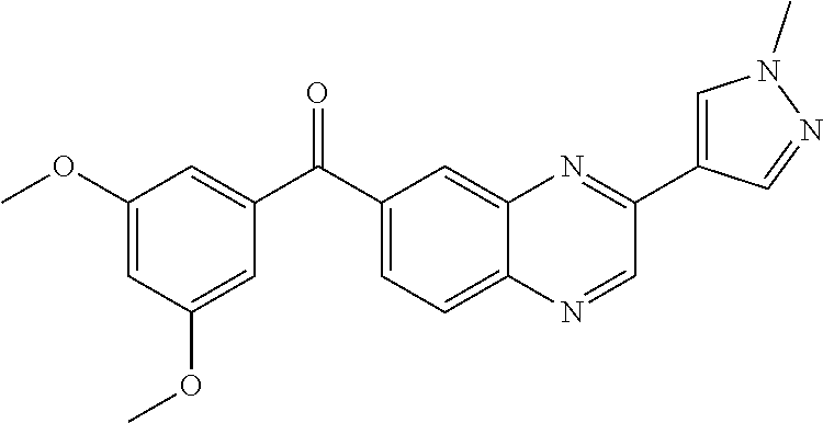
C1(OC)=CC(OC)=CC(C(C2=CC=C3C(=C2)N=C(C2=CN(C)N=C2)C=N3)=O)=C1
